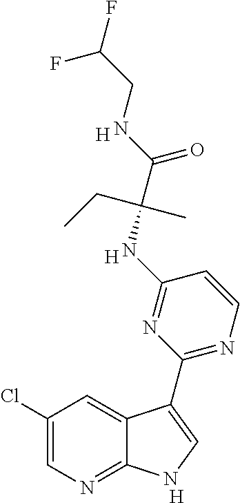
C1(Cl)=CN=C2C(=C1)C(C1=NC=CC(NC(C(NCC(F)F)=O)(CC)C)=N1)=CN2.[H].[H].[H]
